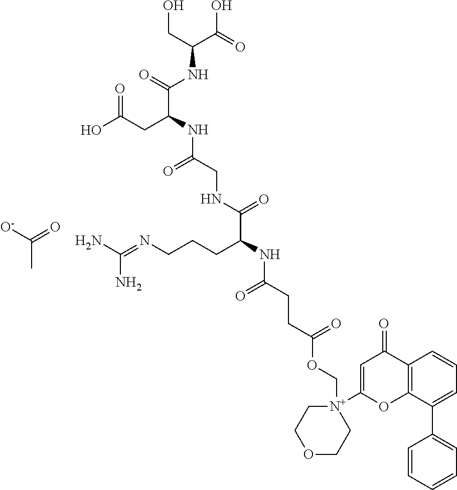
C(C)([O-])=O.C12=C(C(C3=CC=CC=C3)=CC=C1)OC([N+]1(COC(CCC(NC(C(NCC(NC(C(=O)NC(C(=O)O)CO)CC(O)=O)=O)=O)CCCN=C(N)N)=O)=O)CCOCC1)=CC2=O
